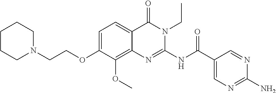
C1=C(OCCN2CCCCC2)C(OC)=C2C(=C1)C(=O)N(CC)C(NC(C1=CN=C(N)N=C1)=O)=N2
